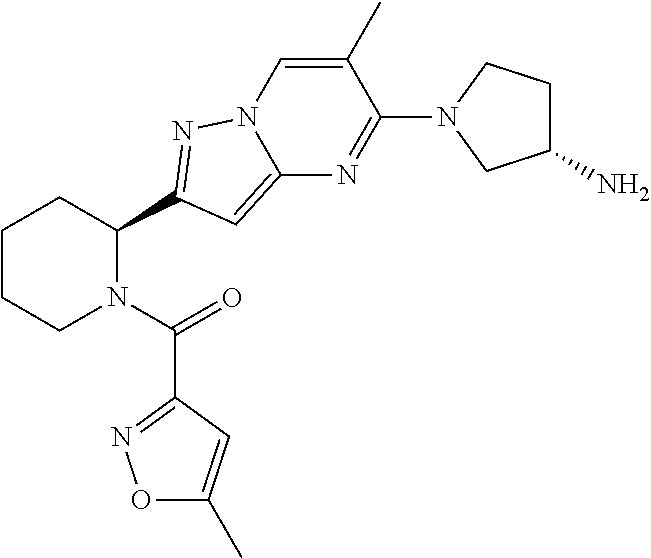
C1CCN(C(=O)C2=NOC(C)=C2)C(C2=NN3C(=C2)N=C(N2CC(N)CC2)C(C)=C3)C1
